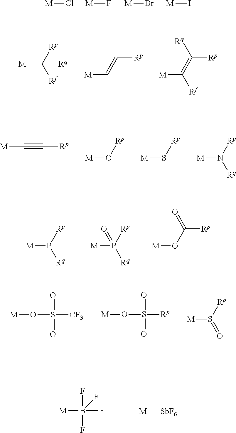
[M]Cl.[M]F.[M]Br.[M]I.[M]C([Rp])([Rf])[Rq].[M]C=C[Rp].[M]C(=C([Rp])[Rq])[Rf].[M]C#C[Rp].[M]O[Rp].[M]S[Rp].[M]N([Rp])[Rq].[M]P([Rp])[Rq].[M]P([Rp])([Rq])=O.[M]OC([Rp])=O.O(S([CF3])(=O)=O)[M].O(S([Rp])(=O)=O)[M].[M]S([Rp])=O.[M]B(F)(F)(F)F.[M][SbF6]
